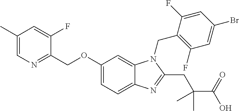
C1(OCC2=NC=C(C)C=C2F)=CC=C2C(=C1)N(CC1=C(F)C=C(Br)C=C1F)C(CC(C(=O)O)(C)C)=N2
